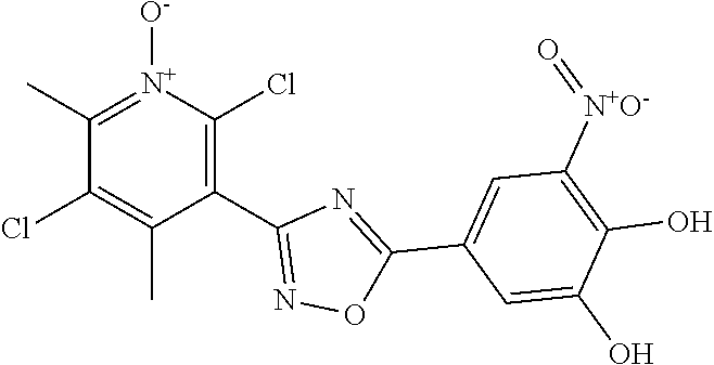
C1(C2=NOC(C3=CC([N+O-]=O)=C(O)C(O)=C3)=N2)=C(Cl)[N+]([O-])=C(C)C(Cl)=C1C
